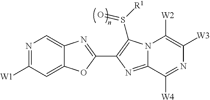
C12=CC([W1])=NC=C1N=C(C1=C(S([R1])=O)N3C(=N1)C([W4])=NC([W3])=C3[W2])O2
